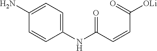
C1(NC(C=CC([OLi])=O)=O)=CC=C(N)C=C1
